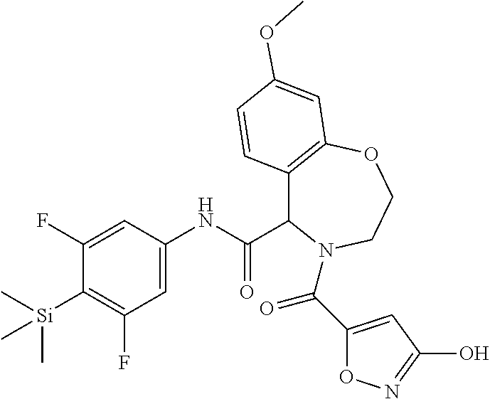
C1(F)=CC(NC(C2C3=C(OCCN2C(=O)C2=CC(O)=NO2)C=C(OC)C=C3)=O)=CC(F)=C1[Si](C)(C)C
